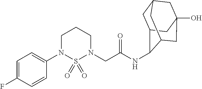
C1(N2CCCN(CC(=O)NC3C4CC5CC(O)(CC3C5)C4)S2(=O)=O)=CC=C(F)C=C1
